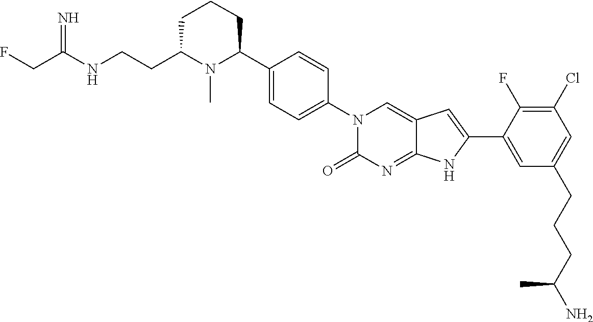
C(C(NCCC1N(C)C(C2=CC=C(N3C(=O)N=C4C(=C3)C=C(C3=CC(CCCC(N)C)=CC(Cl)=C3F)N4)C=C2)CCC1)=N)F
